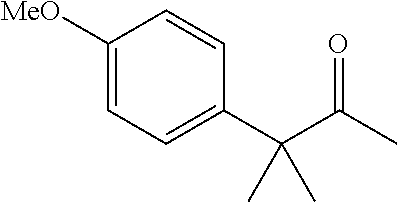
C1([MeO])=CC=C(C(C(C)=O)(C)C)C=C1
